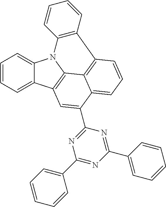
C1=CC=C2C(=C1)N1C3=C2C=C(C2=NC(C4=CC=CC=C4)=NC(C4=CC=CC=C4)=N2)C2=CC=CC(=C32)C2=C1C=CC=C2
